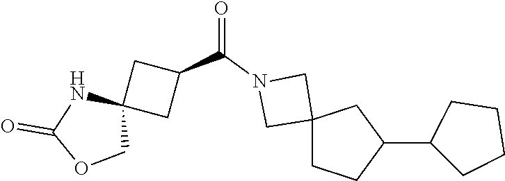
C1(C2CC3(CC2)CN(C(C2CC4(C2)NC(=O)OC4)=O)C3)CCCC1
